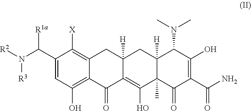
C1(C(N([R2])[R3])[R1a])=CC(O)=C2C(=C1[X])CC1([H])C(=C(O)C3(C)C([H])(C1)C(N(C)C)C(O)=C(C(N)=O)C3=O)C2=O
